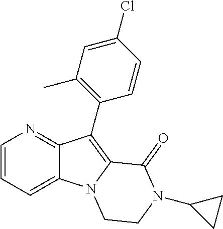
C12=CC=CN=C1C(C1=C(C)C=C(Cl)C=C1)=C1N2CCN(C2CC2)C1=O
